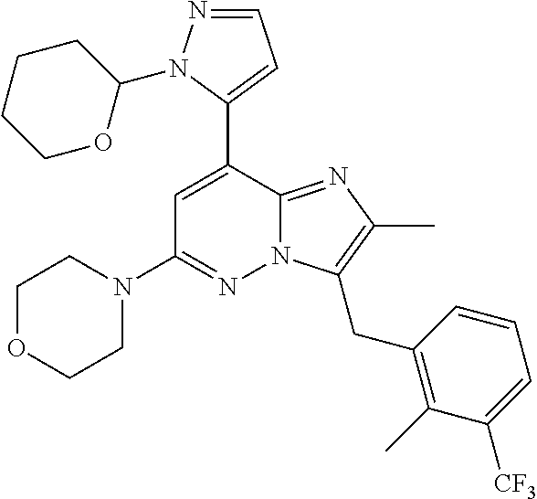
C1OCCN(C2=NN3C(=NC(C)=C3CC3=C(C)C([CF3])=CC=C3)C(C3=CC=NN3C3CCCCO3)=C2)C1
